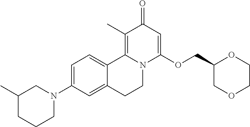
C1=C(N2CC(C)CCC2)C=C2C(=C1)C1=C(C)C(=O)C=C(OCC3COCCO3)N1CC2
